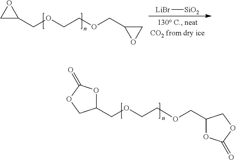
C1(COCCOCC2OC(=O)OC2)OC(=O)OC1.C1C(COCCOCC2CO2)O1.[LiBr][SiO2]
